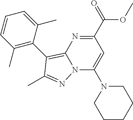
C1=CC(C)=C(C2=C3N(C(N4CCCCC4)=CC(C(=O)OC)=N3)N=C2C)C(C)=C1
